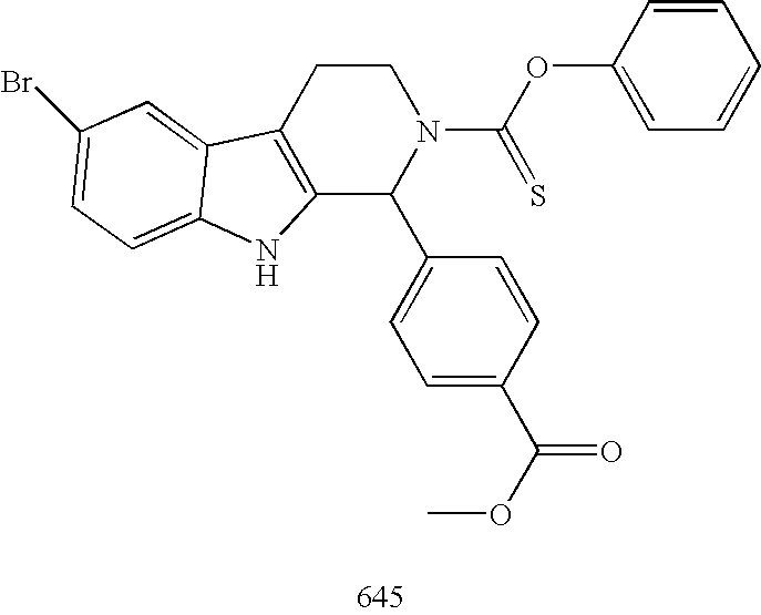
C12=C(CCN(C(OC3=CC=CC=C3)=S)C1C1=CC=C(C(OC)=O)C=C1)C1=CC(Br)=CC=C1N2
